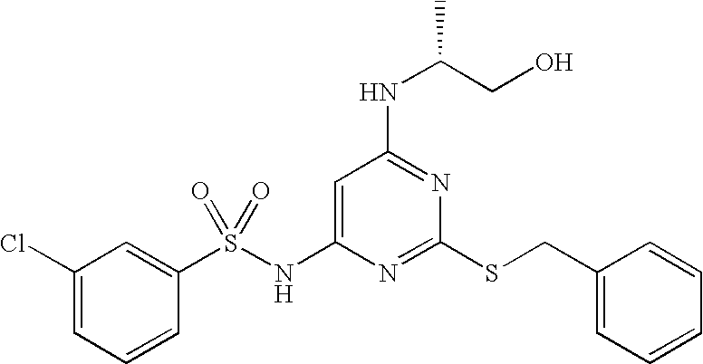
C1=C(NS(C2=CC(Cl)=CC=C2)(=O)=O)N=C(SCC2=CC=CC=C2)N=C1NC(CO)C
